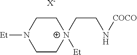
C1C[N+](CCN[COCO])([Et])CCN1[Et].[X-]
